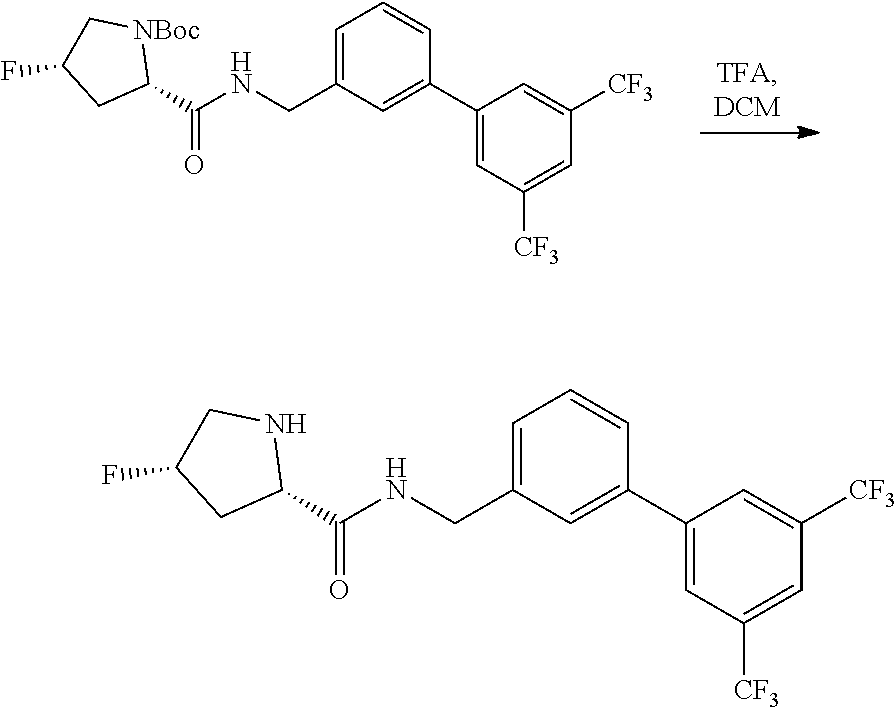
C(=O)(C1[NBoc]CC(F)C1)NCC1=CC=CC(C2=CC([CF3])=CC([CF3])=C2)=C1.C(=O)(C1NCC(F)C1)NCC1=CC=CC(C2=CC([CF3])=CC([CF3])=C2)=C1
